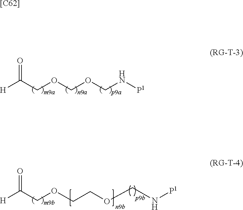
O=C(COCOCN[P1])[H].O=C(COCCOCN[P1])[H].[[C62]]
